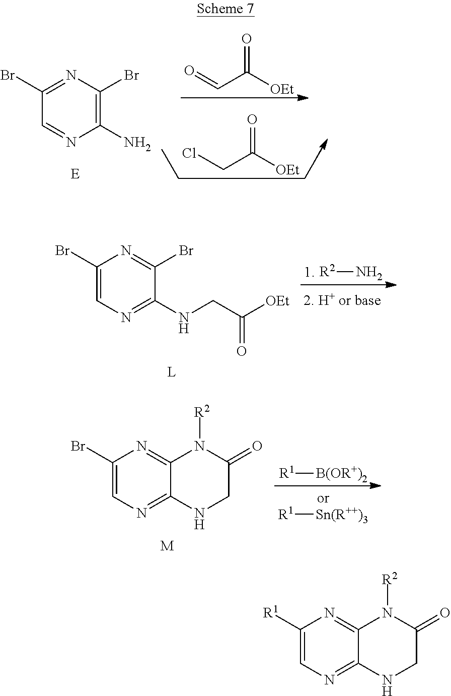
C1([R1])=CN=C2C(=N1)N([R2])C(=O)CN2.C1(Br)=NC(Br)=C(N)N=C1.[E].O=CC([OEt])=O.ClCC([OEt])=O.C1(Br)=CN=C(NCC([OEt])=O)C(Br)=N1.[L].[R2]N.C1(Br)=CN=C2C(=N1)N([R2])C(=O)CN2.[M].[R1][Sn(R++)3].[R1][B(OR+)2]
